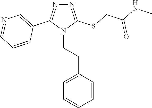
N1=C(SCC(NC)=O)N(CCC2=CC=CC=C2)C(C2=CN=CC=C2)=N1
